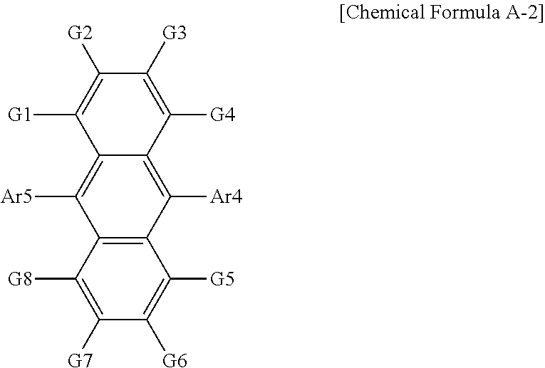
C1([G4])=C([G3])C([G2])=C([G1])C2=C([Ar5])C3=C(C([Ar4])=C12)C([G5])=C([G6])C([G7])=C3[G8]
